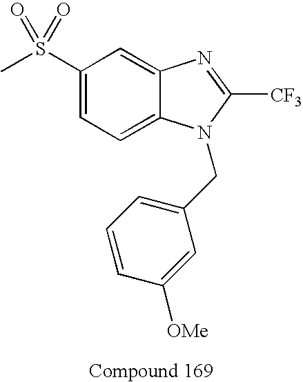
C1(S(=O)(C)=O)=CC=C2C(=C1)N=C([CF3])N2CC1=CC=CC([OMe])=C1
